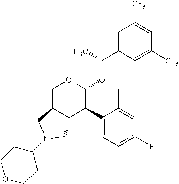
C1(C2C(OC(C3=CC([CF3])=CC([CF3])=C3)C)OCC3C2CN(C2CCOCC2)C3)=CC=C(F)C=C1C
